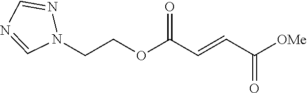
C(COC(C=CC([OMe])=O)=O)N1N=CN=C1
